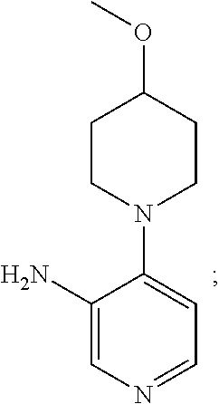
O(C1CCN(C2=CC=NC=C2N)CC1)C
